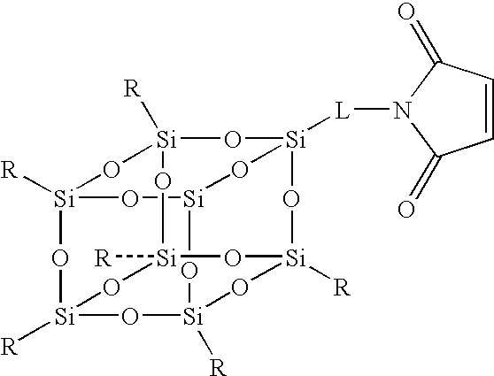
[Si]12([R])O[Si]3O[Si]4([R])O[Si]([R])(O1)O[Si]1([R])O[Si]([R])(O4)O[Si]([L]N4C(=O)C=CC4=O)(O3)O[Si]([R])(O2)O1
